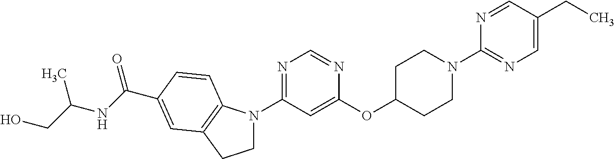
C1(OC2CCN(C3=NC=C(CC)C=N3)CC2)=CC(N2CCC3=C2C=CC(C(=O)NC(CO)C)=C3)=NC=N1
